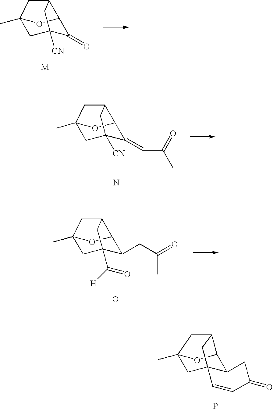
C12(C)CC3([CN])C(=O)C(O1)C(C3)C2.C12(C)CC3([CN])C(=CC(C)=O)C(O1)C(C3)C2.N.C12(C)CC3(C([H])=O)C(CC(=O)C)C(O1)C(C3)C2.O.C12OC3(C)CC4(C1CC(=O)C=C4)CC2C3.P
